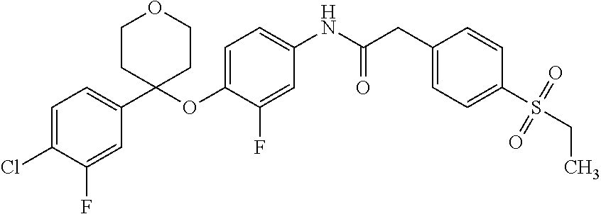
C1=C(F)C(OC2(C3=CC=C(Cl)C(F)=C3)CCOCC2)=CC=C1NC(CC1=CC=C(S(CC)(=O)=O)C=C1)=O
